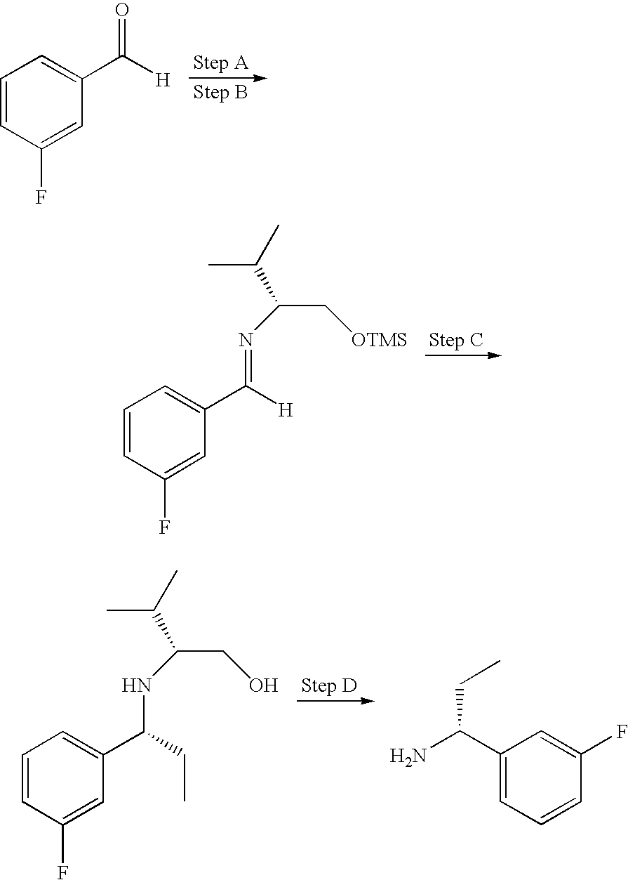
C1=CC(F)=CC(C([H])=O)=C1.C1=CC(F)=CC(C([H])=NC(C[OTMS])C(C)C)=C1.C1(C(N)CC)=CC=CC(F)=C1.C1=CC(F)=CC(C(CC)NC(CO)C(C)C)=C1
